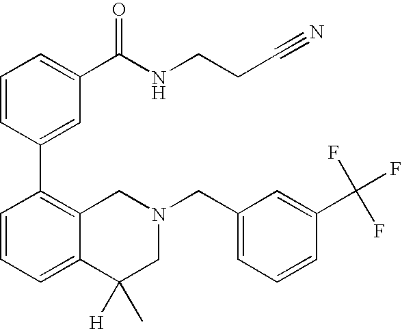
C1=CC(C2=C3C(=CC=C2)C([H])(C)CN(CC2=CC=CC(C(F)(F)F)=C2)C3)=CC(C(NCCC#N)=O)=C1
